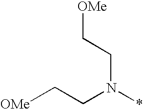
C([OMe])CN(*)CC[OMe]
